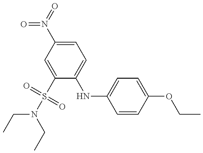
C1(S(N(CC)CC)(=O)=O)=CC(N(=O)=O)=CC=C1NC1=CC=C(OCC)C=C1
